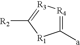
C1([a])=[R4][R3]=C([R2])[R1]1
